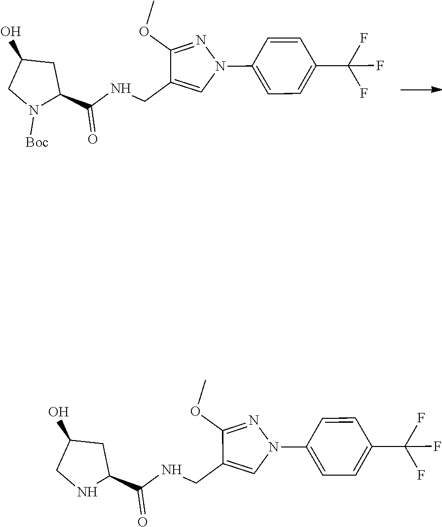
C1(N2N=C(OC)C(CNC(C3CC(O)CN3[Boc])=O)=C2)=CC=C(C(F)(F)F)C=C1.C1(N2N=C(OC)C(CNC(C3CC(O)CN3)=O)=C2)=CC=C(C(F)(F)F)C=C1
